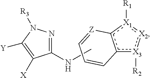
CNC1=NN([R3])C([Y])=C1[X].c12[X3]([R2]):[X2]:[X1]([R1])c1[Z]=CC=C2
